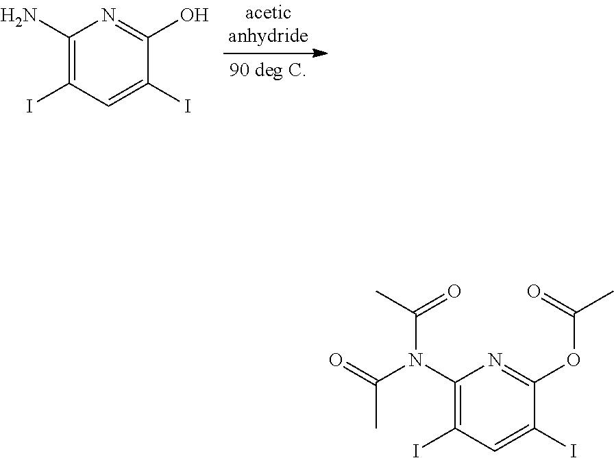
C1(N)=C(I)C=C(I)C(O)=N1.C1(N(C(C)=O)C(=O)C)=C(I)C=C(I)C(OC(=O)C)=N1
